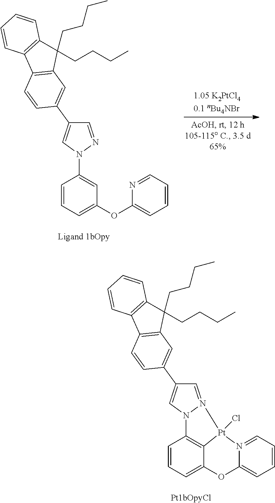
C1=CC=C2C3=C1N1N(=CC(C4=CC5=C(C=C4)C4=C(C5(CCCC)CCCC)C=CC=C4)=C1)[Pt]3(Cl)N1=CC=CC=C1O2.C1=CC=C(OC2=CC=CC=N2)C=C1N1N=CC(C2=CC3=C(C=C2)C2=C(C3(CCCC)CCCC)C=CC=C2)=C1
